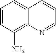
C1=CC(N)=C2C(=C1)C=CC=N2
